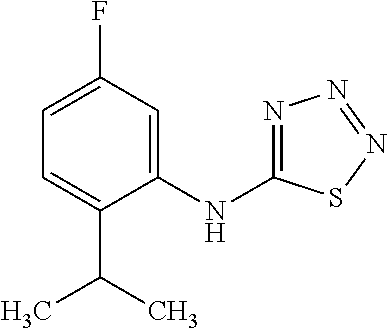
C1=C(F)C=C(NC2=NN=NS2)C(C(C)C)=C1
